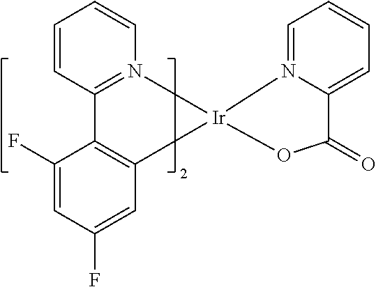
C1=CC2=N(C=C1)[Ir]1(CC3=C2C(F)=CC(F)=C3)N2=CC=CC=C2C(=O)O1
